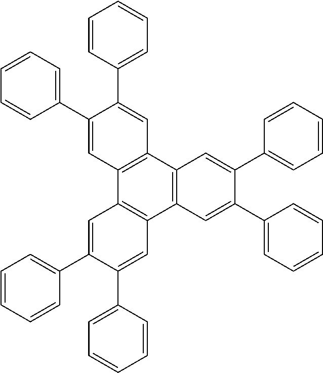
C1(C2=CC3=C(C=C2C2=CC=CC=C2)C2=C(C4=C3C=C(C3=CC=CC=C3)C(C3=CC=CC=C3)=C4)C=C(C3=CC=CC=C3)C(C3=CC=CC=C3)=C2)=CC=CC=C1
